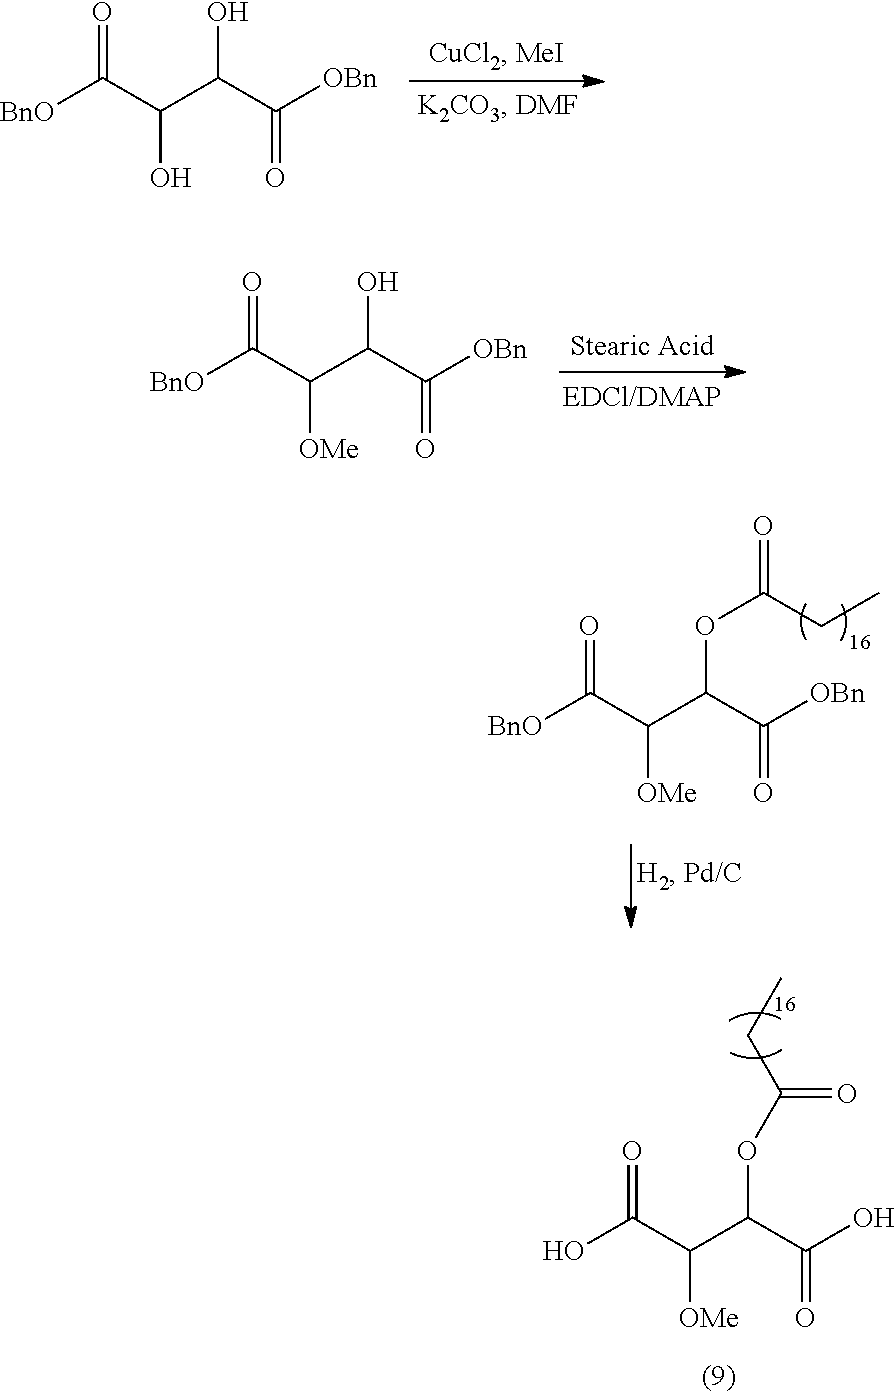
O=C(C(C(C([OBn])=O)O)O)[BnO].O=C(C(C(C(O)=O)OC(=O)CC)[OMe])O.O=C(C(C(C([OBn])=O)O)[OMe])[BnO].O=C(C(C(C([OBn])=O)OC(CC)=O)[OMe])[BnO]
